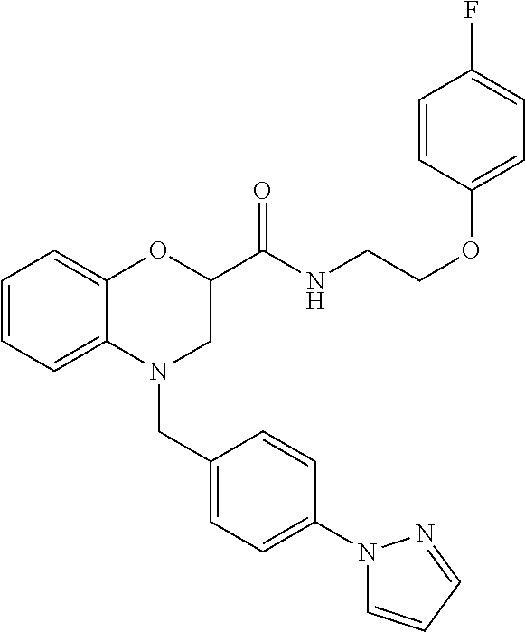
C1=CC=C2C(=C1)OC(C(NCCOC1=CC=C(F)C=C1)=O)CN2CC1=CC=C(N2C=CC=N2)C=C1
